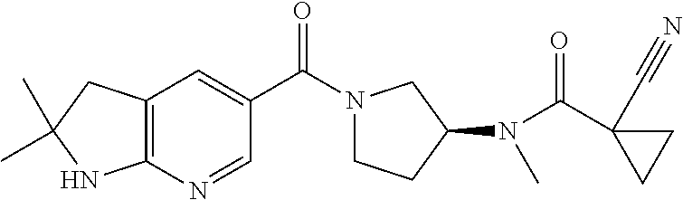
N(C(C1(C#N)CC1)=O)(C)C1CN(C(C2=CC3=C(N=C2)NC(C)(C)C3)=O)CC1
